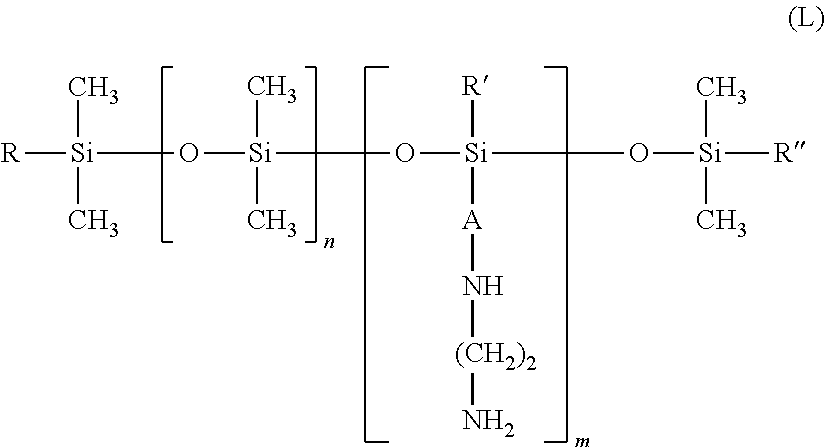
[Si](O[Si](C)(C)O[Si]([R])([A]N[(CH2)2]N)O[Si]([R])(C)C)(C)(C)[R]
